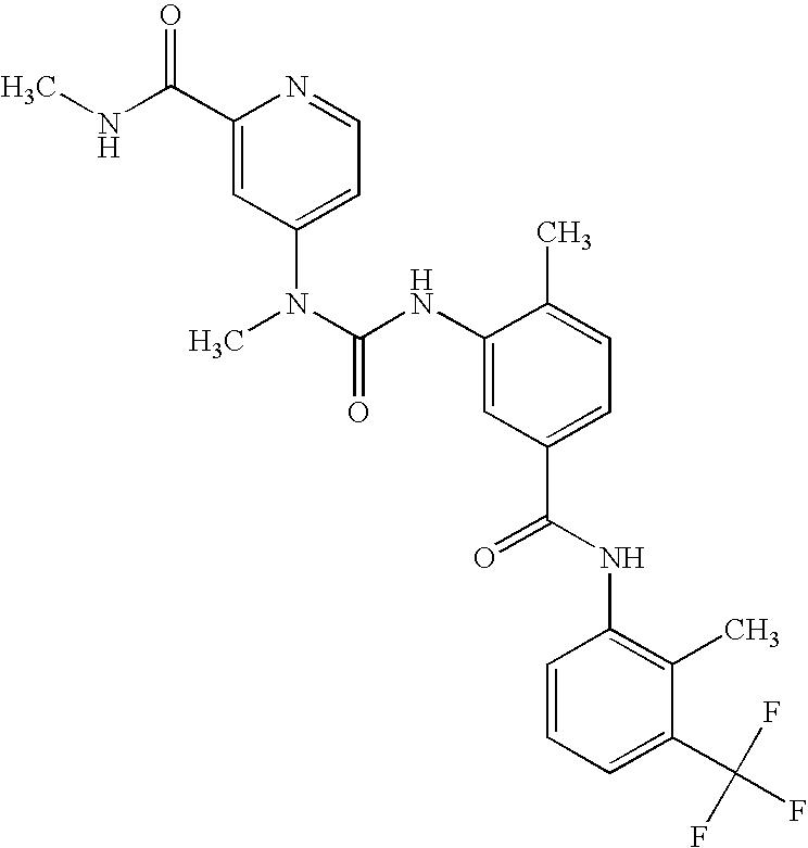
C1(C(NC)=O)=CC(N(C)C(NC2=CC(C(=O)NC3=C(C)C(C(F)(F)F)=CC=C3)=CC=C2C)=O)=CC=N1
